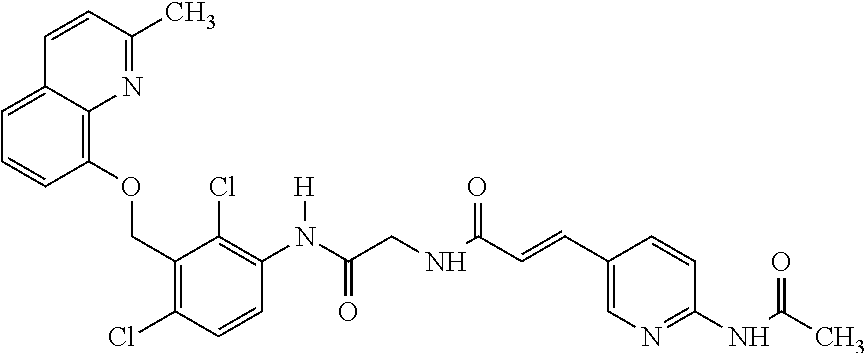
C1=C2C(=C(OCC3=C(Cl)C=CC(N(C(CNC(C=CC4=CN=C(NC(C)=O)C=C4)=O)=O)[H])=C3Cl)C=C1)N=C(C)C=C2
